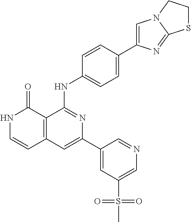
C1=CC(NC2=NC(C3=CC(S(=O)(=O)C)=CN=C3)=CC3=C2C(=O)NC=C3)=CC=C1C1=CN2C(=N1)SCC2
